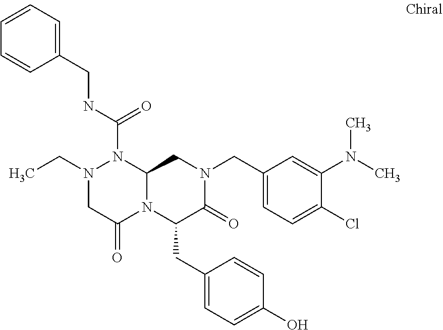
N(C(=O)N1N(CC)CC(=O)N2C1CN(CC1=CC=C(Cl)C(N(C)C)=C1)C(=O)C2CC1=CC=C(O)C=C1)CC1=CC=CC=C1
